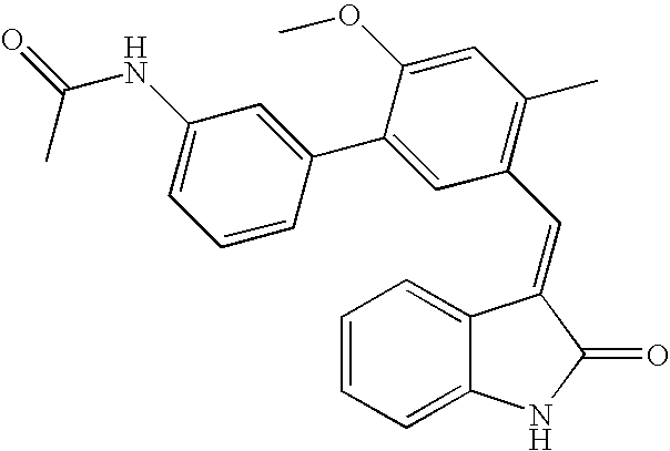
C1=CC=C2C(=C1)C(=CC1=C(C)C=C(OC)C(C3=CC(NC(=O)C)=CC=C3)=C1)C(=O)N2
